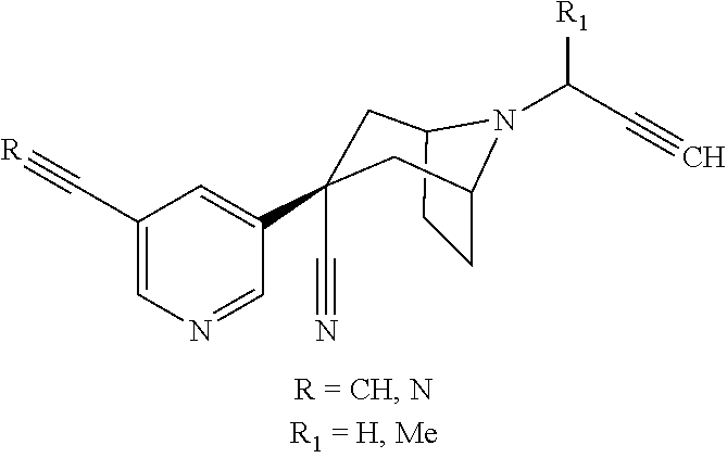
C12CCC(CC(C3=CC(C#[R])=CN=C3)(C#N)C1)N2C(C#C)[R1]
